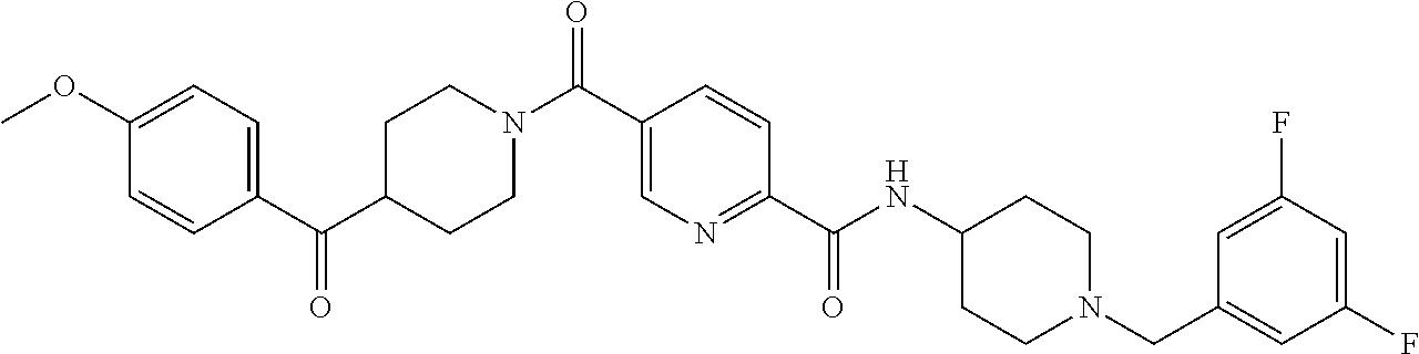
C1C(C(C2=CC=C(OC)C=C2)=O)CCN(C(C2=CN=C(C(NC3CCN(CC4=CC(F)=CC(F)=C4)CC3)=O)C=C2)=O)C1
